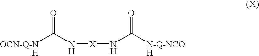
O=C(N[X]NC([N-Q-NCOH])=O)[OCN-Q-NH]
